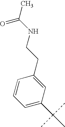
C1=C(C(C)(C)C)C=C(CCNC(C)=O)C=C1
